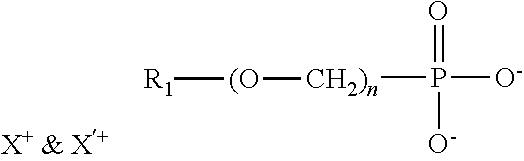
O=P([CH2)n][(O][R1])([O-])[O-]
